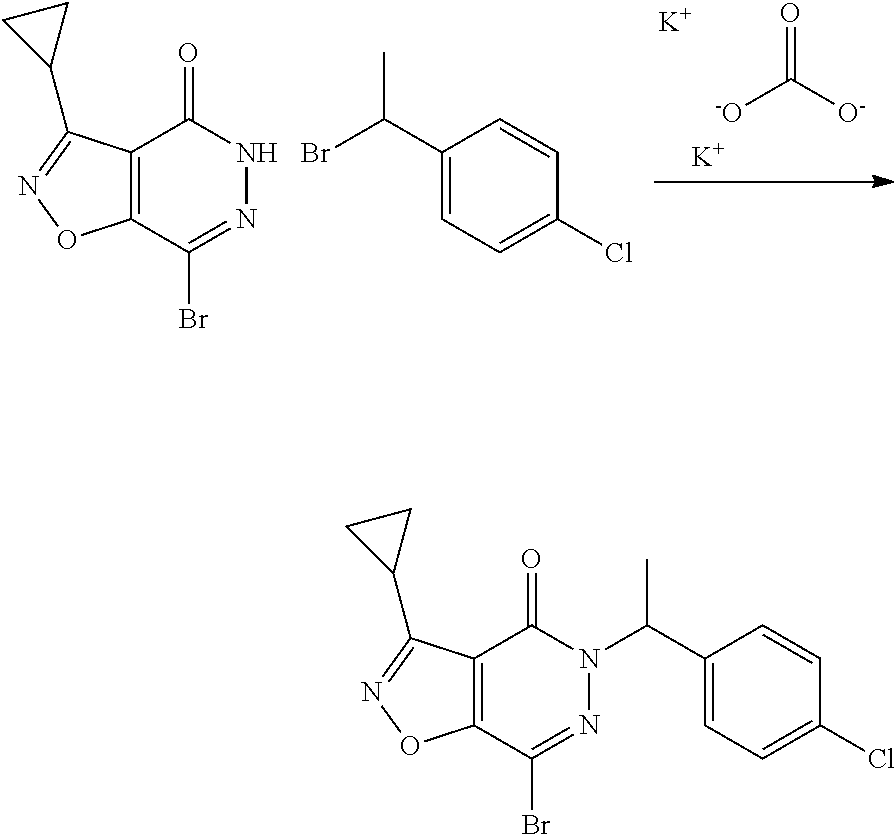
C12=C(C(Br)=NNC1=O)ON=C2C1CC1.C1(C(C)Br)=CC=C(Cl)C=C1.[-O]C(=O)[O-].[K].[K].C12=C(C(Br)=NN(C(C)C3=CC=C(Cl)C=C3)C1=O)ON=C2C1CC1
